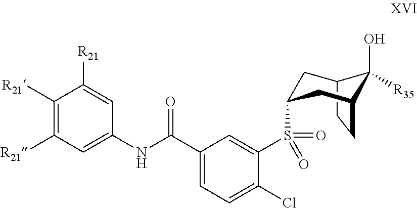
C12CCC(CC(S(C3=CC(C(NC4=CC([R21])=C([R21])C([R21])=C4)=O)=CC=C3Cl)(=O)=O)C1)C2(O)[R35]
